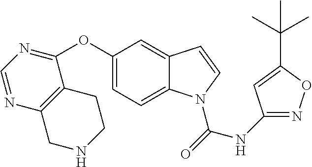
C1(OC2=NC=NC3=C2CCNC3)=CC=C2C(=C1)C=CN2C(=O)NC1=NOC(C(C)(C)C)=C1
